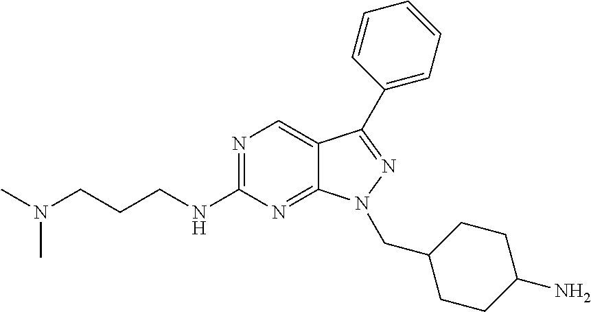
N1=C(NCCCN(C)C)N=C2C(=C1)C(C1=CC=CC=C1)=NN2CC1CCC(N)CC1
